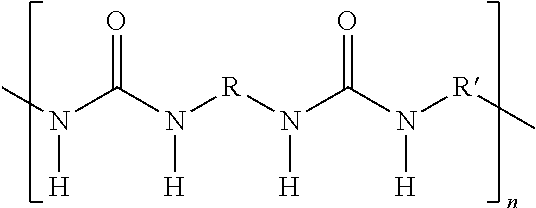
CN(C(N([R]N(C(N([R]C)[H])=O)[H])[H])=O)[H]
